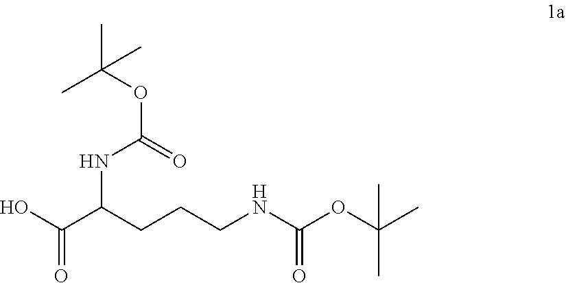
CC(OC(=O)NC(C(O)=O)CCCNC(OC(C)(C)C)=O)(C)C
